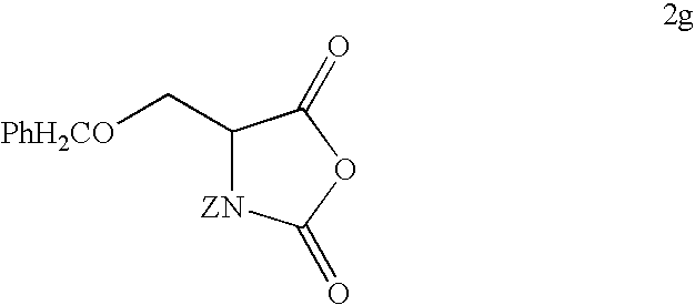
C(C1[ZN]C(=O)OC1=O)[PhH2CO]
